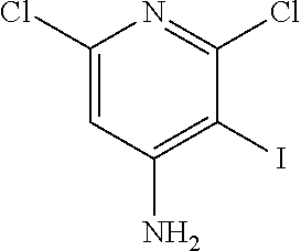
C1(Cl)=CC(N)=C(I)C(Cl)=N1
